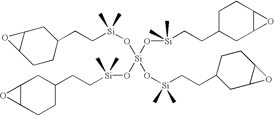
C12C(CCC(CC[Si](O[Si](O[Si](CCC3CC4C(CC3)O4)(C)C)(O[Si](CCC3CCC4C(C3)O4)(C)C)O[Si](CCC3CC4C(CC3)O4)(C)C)(C)C)C1)O2
